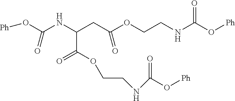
O(C(=O)C(NC(O[Ph])=O)CC(OCCNC(=O)O[Ph])=O)CCNC(O[Ph])=O
